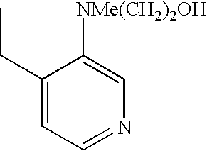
C1(CC)=CC=NC=C1[NMe(CH2)2OH]
